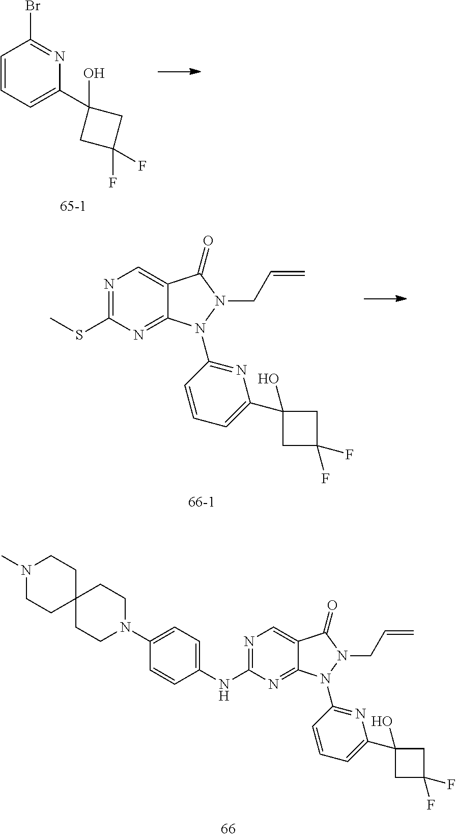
C1=CC=C(C2(O)CC(F)(F)C2)N=C1Br.CSC1=NC=C2C(=N1)N(C1=NC(C3(O)CC(F)(F)C3)=CC=C1)N(CC=C)C2=O.N1(C)CCC2(CC1)CCN(C1=CC=C(NC3=NC=C4C(=N3)N(C3=NC(C5(O)CC(F)(F)C5)=CC=C3)N(CC=C)C4=O)C=C1)CC2
